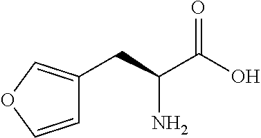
C1=COC=C1CC(C(O)=O)N
